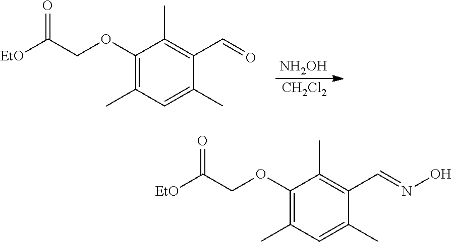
C1(OCC([EtO])=O)=C(C)C=C(C)C(C=O)=C1C.[NH2OH].[CH2Cl2].C1(OCC([EtO])=O)=C(C)C=C(C)C(C=NO)=C1C
